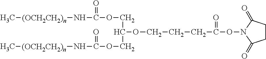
C[(OCH2CH2)n]NC(OCC(OCCCC(=O)ON1C(=O)CCC1=O)COC(=O)N[(OCH2CH2)n]C)=O
